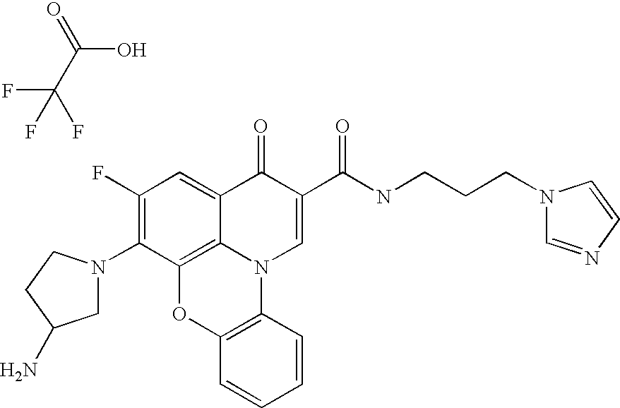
C1(F)=C(N2CC(N)CC2)C2=C3C(=C1)C(=O)C(C(NCCCN1C=NC=C1)=O)=CN3C1=C(O2)C=CC=C1.C(O)(=O)C(F)(F)F
